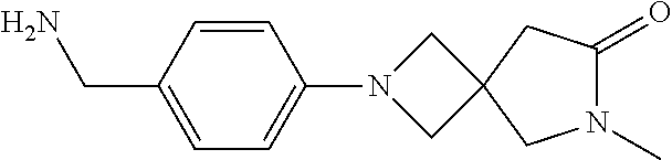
NCC1=CC=C(N2CC3(C2)CN(C)C(=O)C3)C=C1
